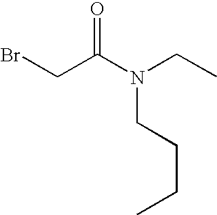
BrCC(N(CC)CCCC)=O
